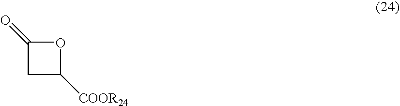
C1C([COOR24])OC1=O
